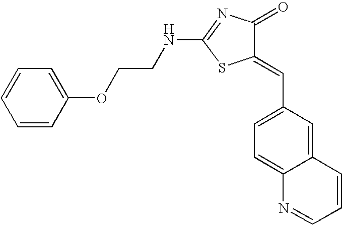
N(C1=NC(=O)C(=CC2=CC=C3C(=C2)C=CC=N3)S1)CCOC1=CC=CC=C1
